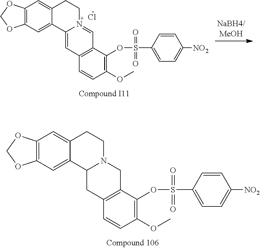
C1(OC)=C(OS(C2=CC=C([NO2])C=C2)(=O)=O)C2=C(C=C1)C=C1N(=C2)CCC2=CC3=C(C=C12)OCO3.Cl.C1(OC)=C(OS(C2=CC=C([NO2])C=C2)(=O)=O)C2=C(C=C1)CC1N(C2)CCC2=CC3=C(C=C12)OCO3
